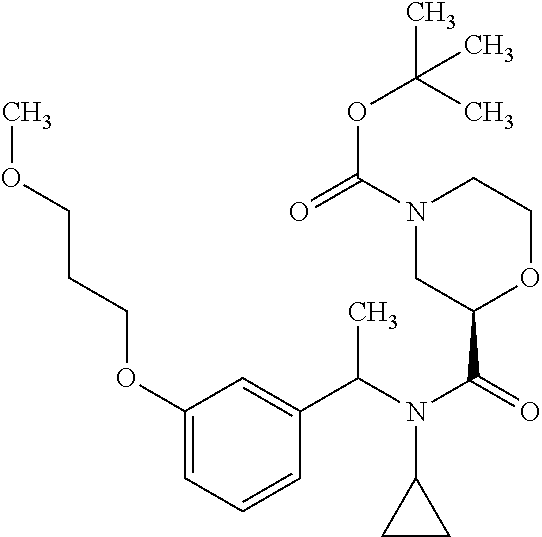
C1(OCCCOC)=CC=CC(C(N(C(=O)C2OCCN(C(=O)OC(C)(C)C)C2)C2CC2)C)=C1
